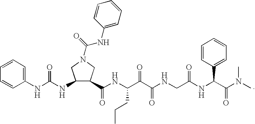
C1=CC(NC(NC2C(C(NC(C(C(NCC(NC(C(N(C)C)=O)C3=CC=CC=C3)=O)=O)=O)CCC)=O)CN(C(=O)NC3=CC=CC=C3)C2)=O)=CC=C1
